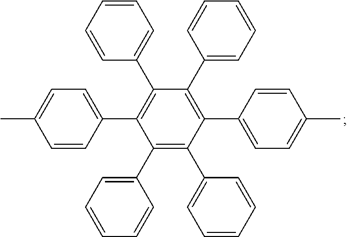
C1=CC(C2=C(C3=CC=CC=C3)C(C3=CC=CC=C3)=C(C3=CC=C(C)C=C3)C(C3=CC=CC=C3)=C2C2=CC=CC=C2)=CC=C1C
